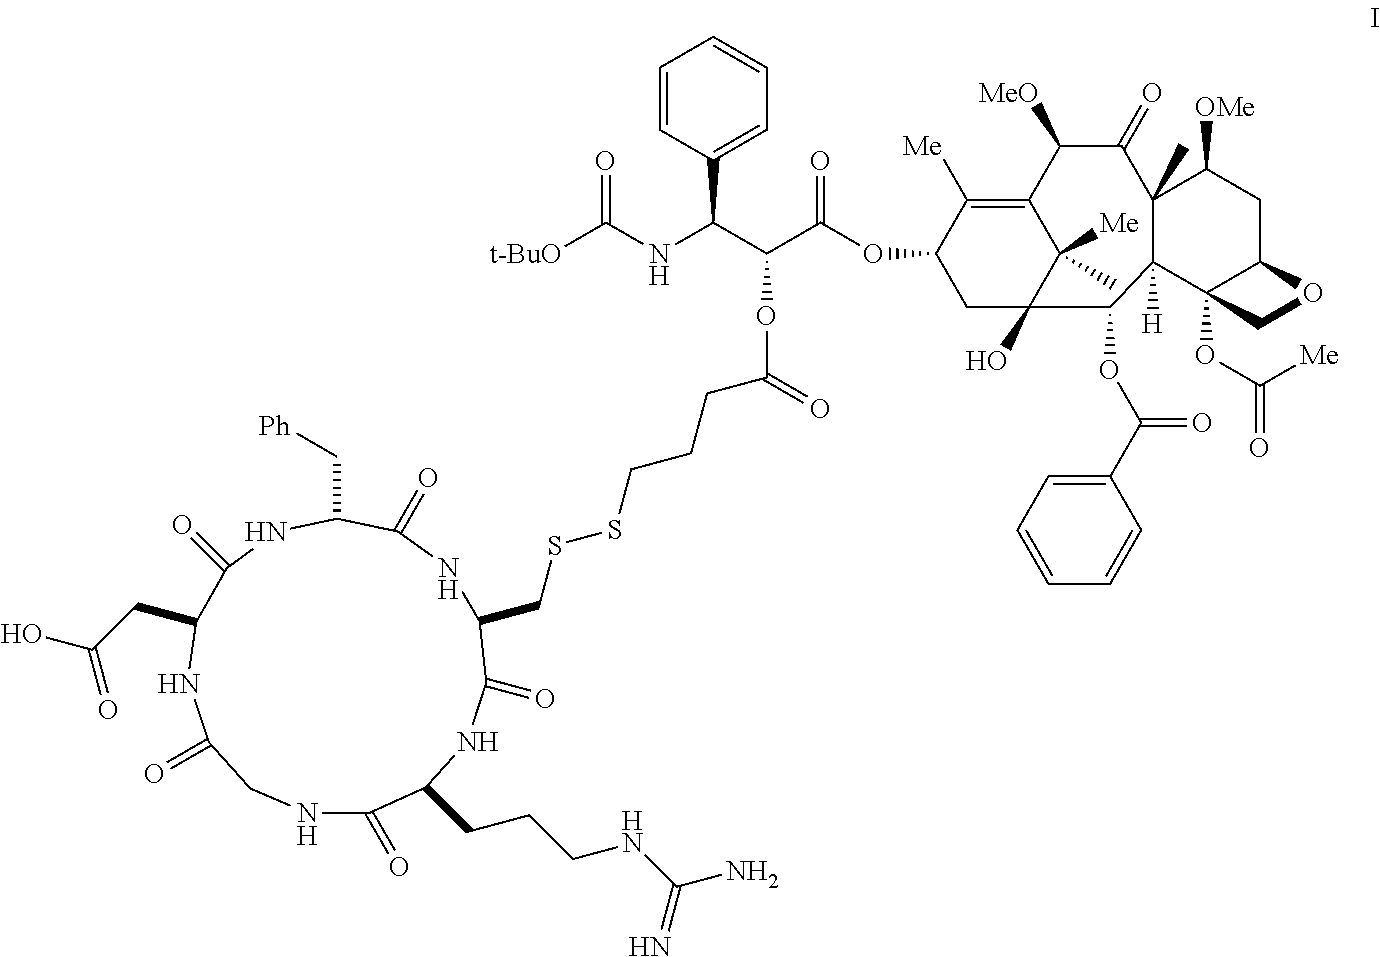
N1C(=O)C(CCCNC(=N)N)NC(=O)C(CSSCCCC(=O)OC(C(NC([t-BuO])=O)C2=CC=CC=C2)C(OC2CC3(O)C([Me])(C)C(=C2[Me])C([MeO])C(=O)C2(C)C([H])(C3OC(C3=CC=CC=C3)=O)C3(OC([Me])=O)C(CC2[OMe])OC3)=O)NC(=O)C(C[Ph])NC(=O)C(CC(O)=O)NC(=O)C1
